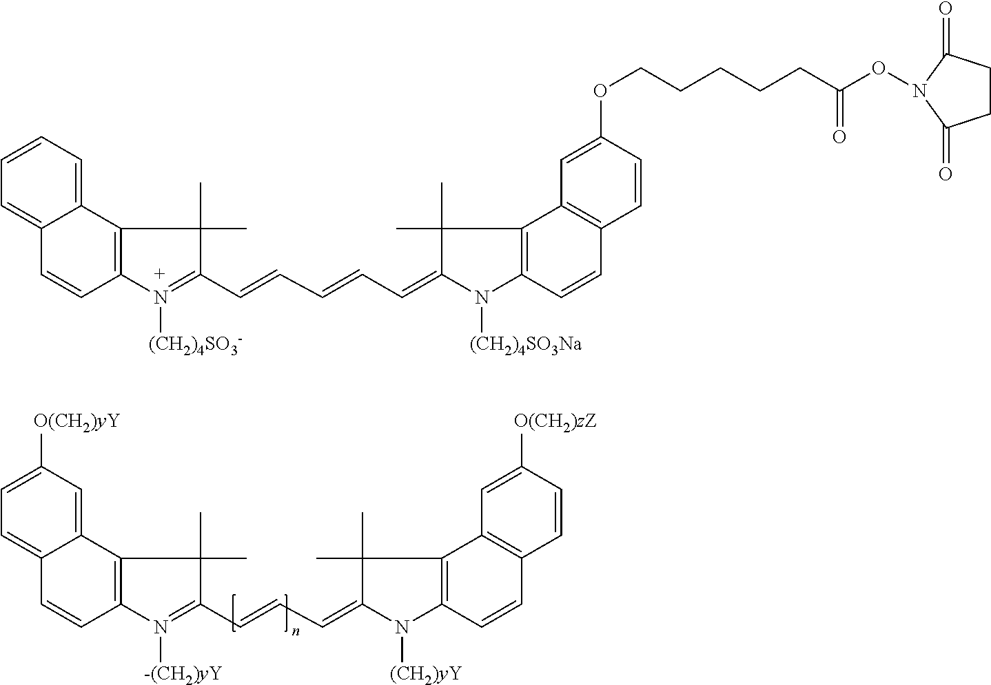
C12=CC([O(CH2)yY])=CC=C1C=CC1=C2C(C)(C)C(C=CC=C2C(C)(C)C3=C(N2[(CH2)yY])C=CC2=C3C=C([O(CH2)zZ])C=C2)=N1[-(CH2)yY].C12=CC=CC=C1C=CC1=C2C(C)(C)C(C=CC=CC=C2C(C)(C)C3=C(N2[(CH2)4SO3Na])C=CC2=C3C=C(OCCCCCC(=O)ON3C(=O)CCC3=O)C=C2)=N1[(CH2)4SO3-]
